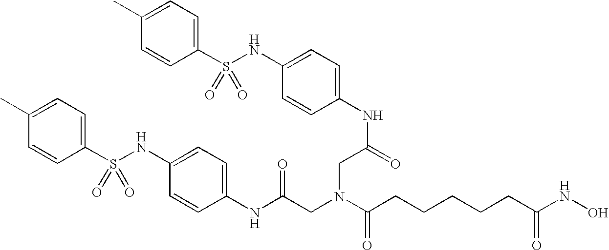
N(C(=O)CN(CC(NC1=CC=C(NS(C2=CC=C(C)C=C2)(=O)=O)C=C1)=O)C(=O)CCCCCC(NO)=O)C1=CC=C(NS(C2=CC=C(C)C=C2)(=O)=O)C=C1
